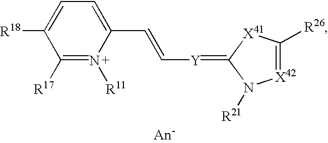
C1(C=C[Y]=C2N([R21])[X42]=C([R26])[X41]2)=CC=C([R18])C([R17])=N1[R11]
